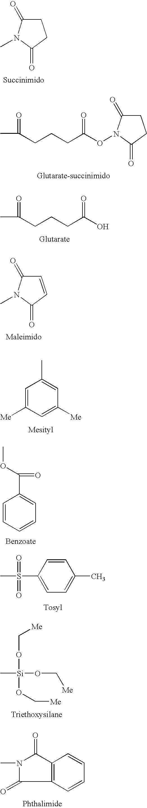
C1C(=O)N(OC(CCCC(C)=O)=O)C(=O)C1.OC(CCCC(C)=O)=O.C1=CC(=O)N(C)C1=O.C1=C([Me])C=C([Me])C=C1C.C1(S(C)(=O)=O)=CC=C(C)C=C1.O(C[Me])[Si](C)(OC[Me])OC[Me].C1=CC=CC2=C1C(=O)N(C)C2=O.C1C(=O)N(C)C(=O)C1.C1=CC=CC=C1C(OC)=O
